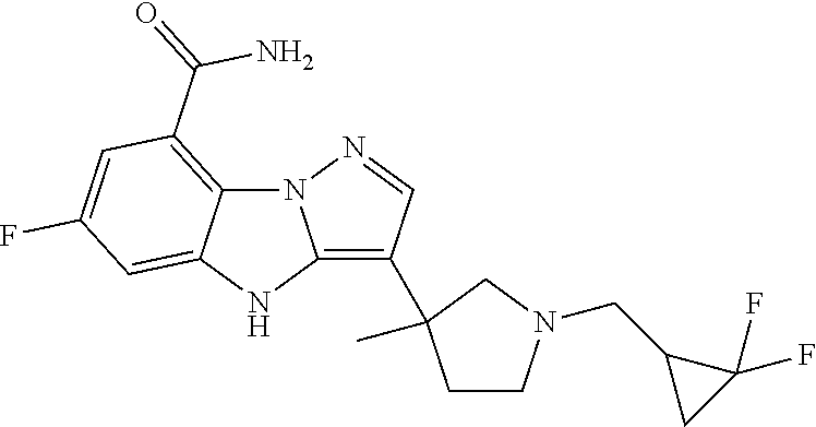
N12C3=C(C(=O)N)C=C(F)C=C3NC1=C(C1(C)CCN(CC3CC3(F)F)C1)C=N2
